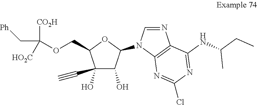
C1(O)(C#C)C(O)C(N2C=NC3=C2N=C(Cl)N=C3NC(CC)C)OC1COC([CO2H])(C[Ph])[HO2C]
